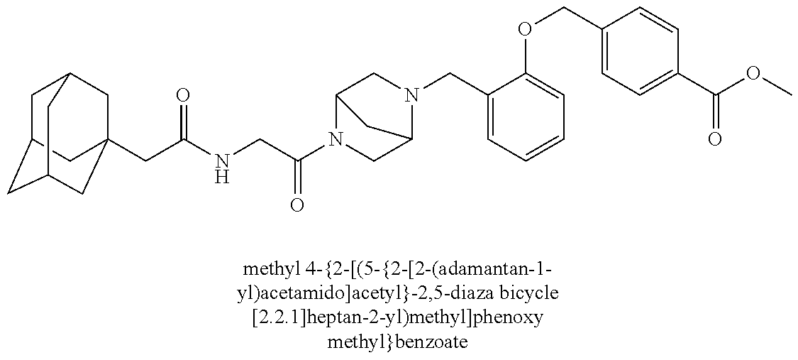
C1C2CC3CC(CC(NCC(N4CC5N(CC6=CC=CC=C6OCC6=CC=C(C(=O)OC)C=C6)CC4C5)=O)=O)(CC1C3)C2
